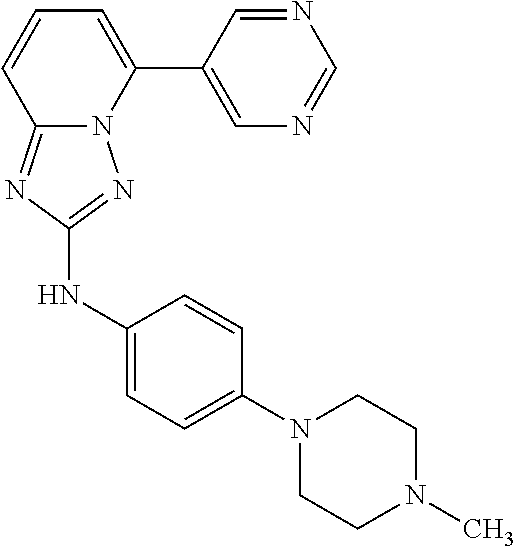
N1=CC(C2=CC=CC3=NC(NC4=CC=C(N5CCN(C)CC5)C=C4)=NN23)=CN=C1
